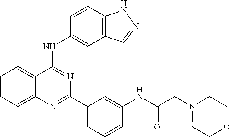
N1(CC(NC2=CC(C3=NC4=CC=CC=C4C(NC4=CC5=C(NN=C5)C=C4)=N3)=CC=C2)=O)CCOCC1
